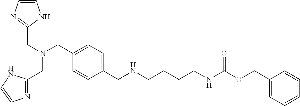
C1=C(CNCCCCNC(OCC2=CC=CC=C2)=O)C=CC(CN(CC2=NC=CN2)CC2=NC=CN2)=C1
